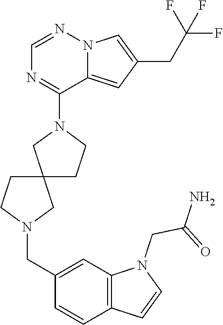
N1(C2=NC=NN3C2=CC(CC(F)(F)F)=C3)CC2(CC1)CCN(CC1=CC3=C(C=C1)C=CN3CC(=O)N)C2
